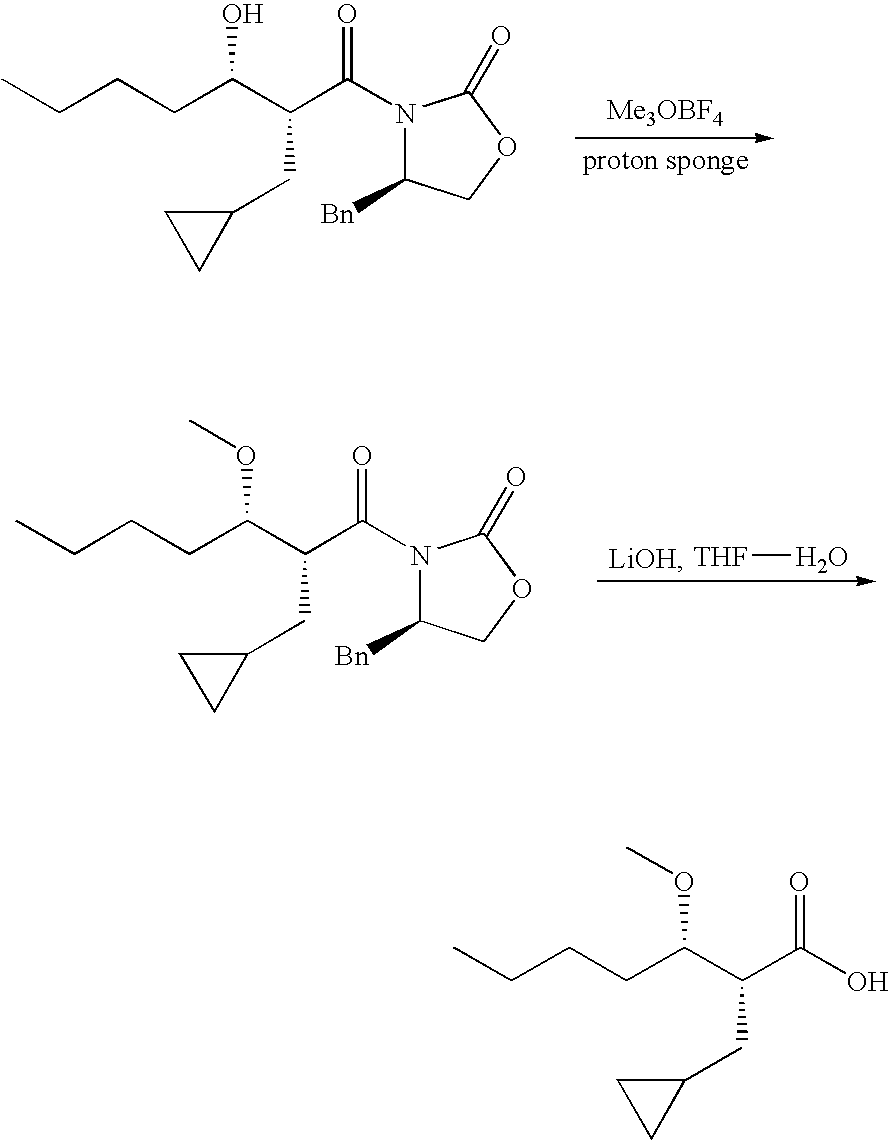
CCCCC(C(C(N1C([Bn])COC1=O)=O)CC1CC1)O.[THF]O.CCCCC(C(C(N1C([Bn])COC1=O)=O)CC1CC1)OC.CCCCC(C(C(O)=O)CC1CC1)OC
